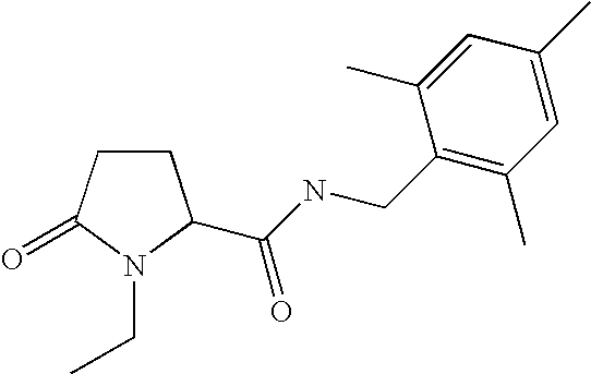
C1CC(=O)N(CC)C1C(NCC1=C(C)C=C(C)C=C1C)=O
